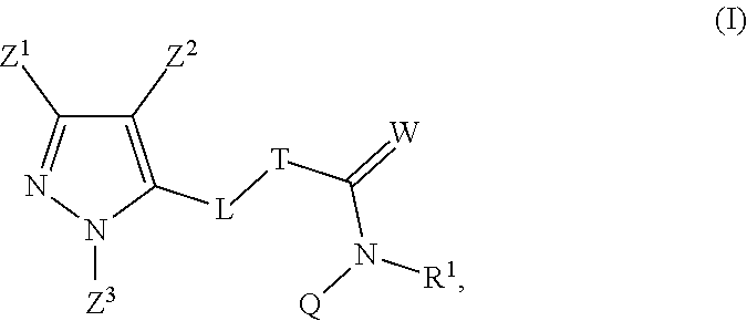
C1([Z2])=C([L][T]C(=[W])N([Q])[R1])N([Z3])N=C1[Z1]
